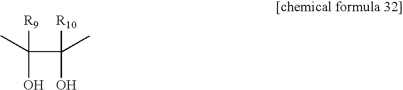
C(C([R10])(O)C)([R9])(O)C
